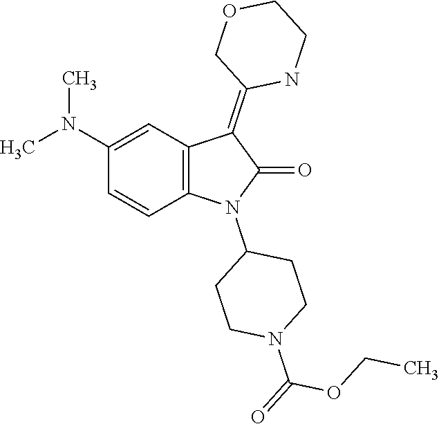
O(CC)C(N1CCC(N2C3=C(C=C(N(C)C)C=C3)C(=C3COCCN3)C2=O)CC1)=O
